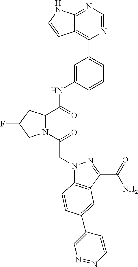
N(C(=O)C1N(C(=O)CN2C3=C(C(C(=O)N)=N2)C=C(C2=CN=NC=C2)C=C3)CC(F)C1)C1=CC(C2=C3C(=NC=N2)NC=C3)=CC=C1
